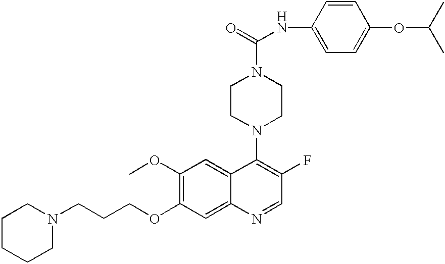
C1CCCN(CCCOC2=C(OC)C=C3C(=C2)N=CC(F)=C3N2CCN(C(=O)NC3=CC=C(OC(C)C)C=C3)CC2)C1
